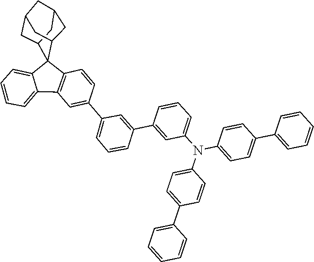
C1=CC=C2C(=C1)C1(C3CC4CC(CC1C4)C3)C1=C2C=C(C2=CC=CC(C3=CC(N(C4=CC=C(C5=CC=CC=C5)C=C4)C4=CC=C(C5=CC=CC=C5)C=C4)=CC=C3)=C2)C=C1
